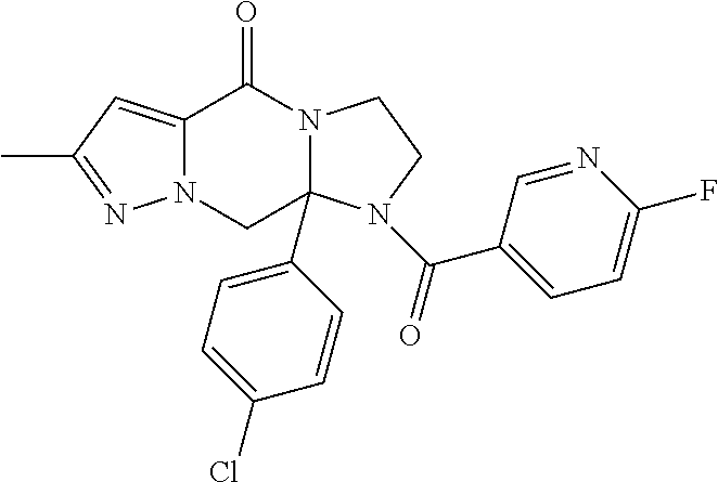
N12C(=CC(C)=N1)C(=O)N1C(C3=CC=C(Cl)C=C3)(C2)N(C(=O)C2=CC=C(F)N=C2)CC1
